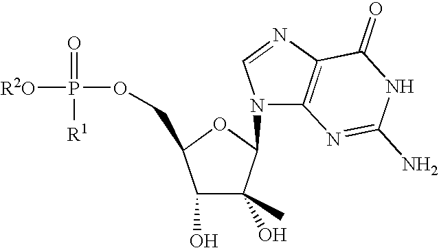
C1(O)C(O)(C)C(N2C3=C(N=C2)C(=O)NC(N)=N3)OC1COP(=O)([R1])[R2O]
